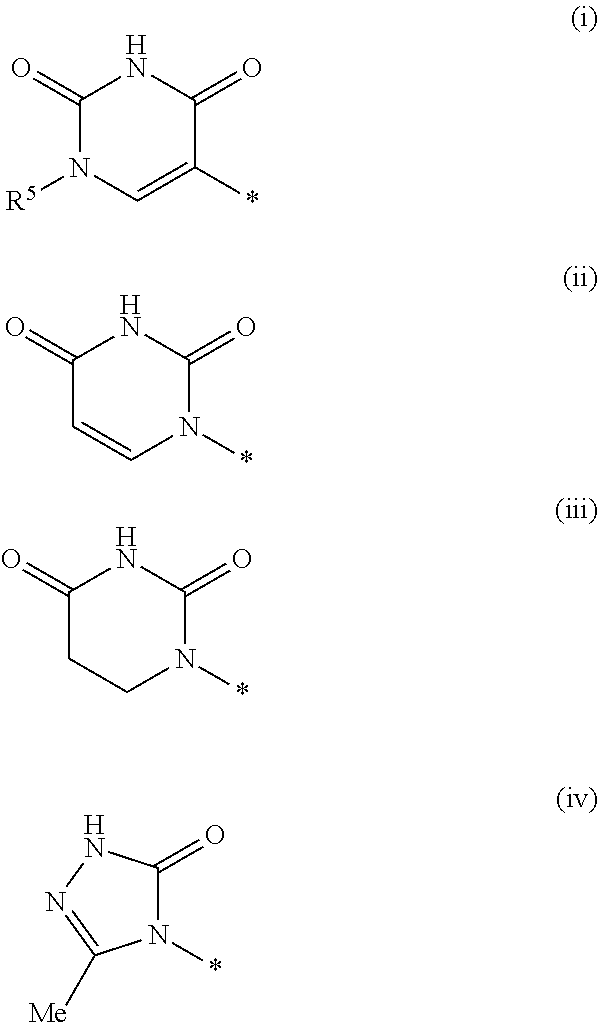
C1(=O)N([R5])C=C(*)C(=O)N1.C1(=O)C=CN(*)C(=O)N1.C1(=O)CCN(*)C(=O)N1.N1(*)C(=O)NN=C1[Me]
